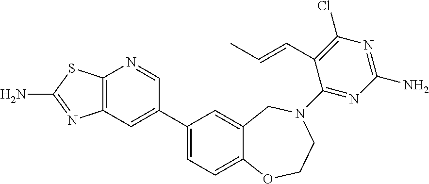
C12=C(C=C(C3=CC=C4C(=C3)CN(C3=NC(N)=NC(Cl)=C3C=CC)CCO4)C=N1)N=C(N)S2
